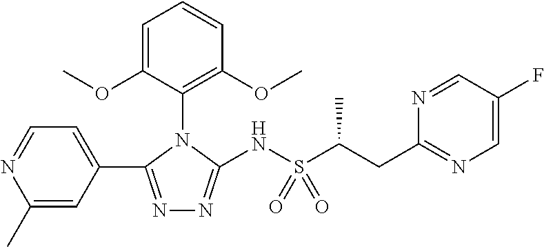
N1=C(C2=CC=NC(C)=C2)N(C2=C(OC)C=CC=C2OC)C(NS(C(CC2=NC=C(F)C=N2)C)(=O)=O)=N1
